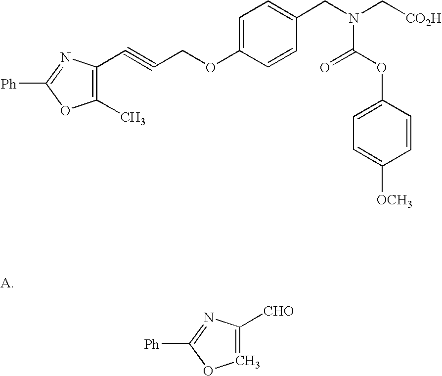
C1=C([CHO])N=C([Ph])O1.C(OC1=CC=C(CN(C[CO2H])C(OC2=CC=C([OCH3])C=C2)=O)C=C1)C#CC1=C(C)OC([Ph])=N1
